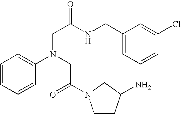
C1=CC=CC(N(CC(=O)N2CCC(N)C2)CC(NCC2=CC=CC(Cl)=C2)=O)=C1
